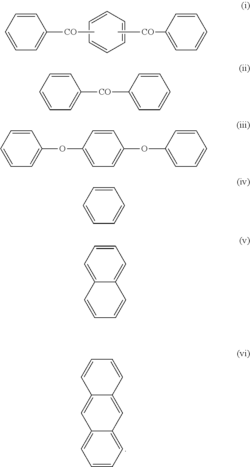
C1=CC=C([CO]C)C=C1.C1=CC=CC=C1.C1=CC=C([CO]C)C=C1.C1=C2C(=CC=C1)C=C1C(=C2)C=CC=C1.C1=CC=C([CO]C2=CC=CC=C2)C=C1.C1=CC=C(OC2=CC=C(OC3=CC=CC=C3)C=C2)C=C1.C1=CC=CC=C1.C1=C2C(=CC=C1)C=CC=C2
